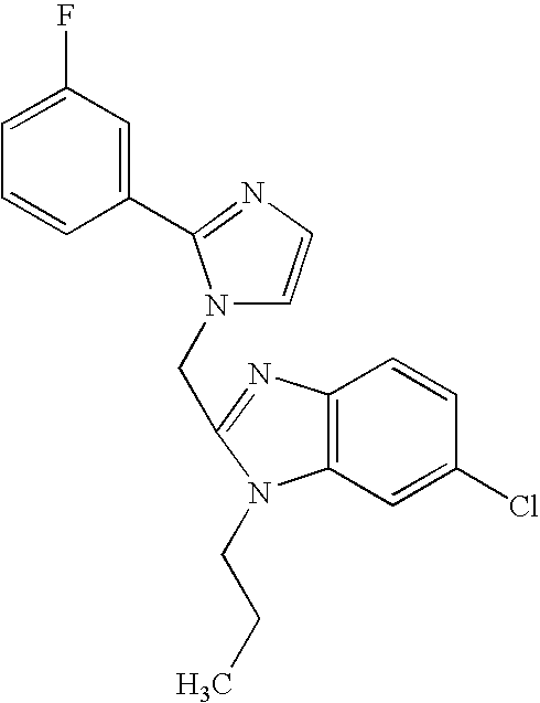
C1(F)=CC=CC(C2=NC=CN2CC2=NC3=C(C=C(Cl)C=C3)N2CCC)=C1
